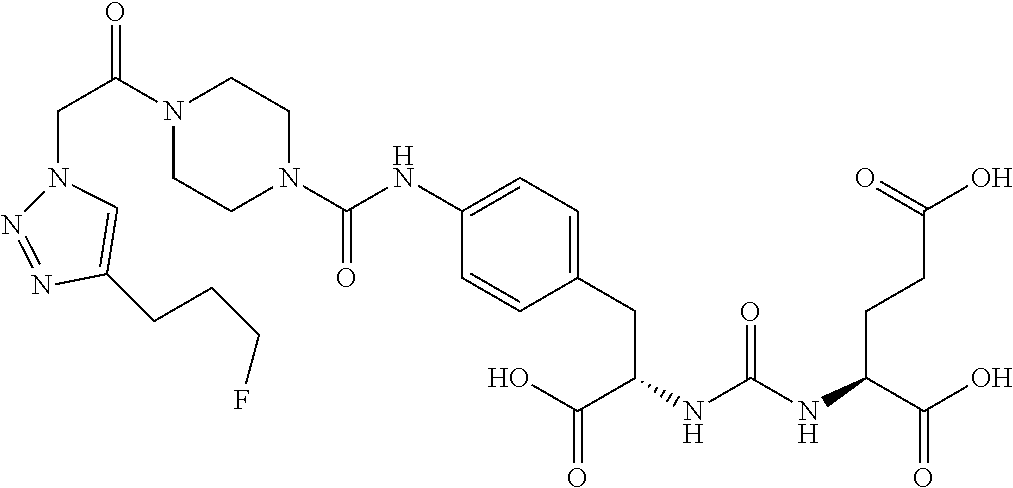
OC(C(NC(NC(C(O)=O)CCC(O)=O)=O)CC1=CC=C(NC(N2CCN(C(CN3N=NC(CCCF)=C3)=O)CC2)=O)C=C1)=O
